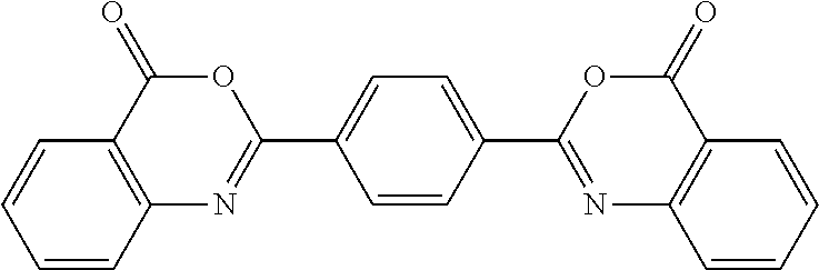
C1=CC=CC2=C1C(=O)OC(C1=CC=C(C3=NC4=C(C(=O)O3)C=CC=C4)C=C1)=N2
